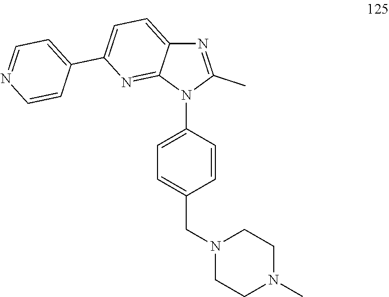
N1(CC2=CC=C(N3C(C)=NC4=CC=C(C5=CC=NC=C5)N=C34)C=C2)CCN(C)CC1
